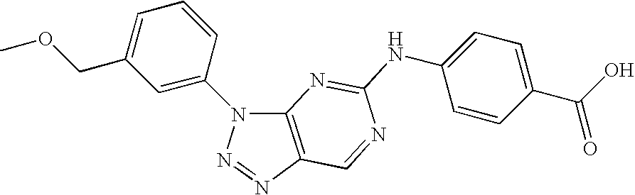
C12=C(N=NN1C1=CC(COC)=CC=C1)C=NC(NC1=CC=C(C(=O)O)C=C1)=N2
